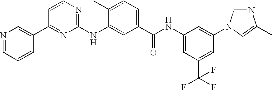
N1=CC=CC(C2=NC(NC3=CC(C(=O)NC4=CC(C(F)(F)F)=CC(N5C=NC(C)=C5)=C4)=CC=C3C)=NC=C2)=C1
